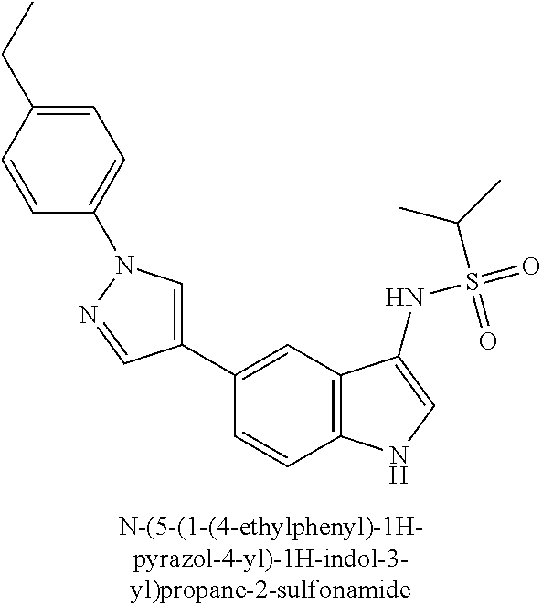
C1(C2=CN(C3=CC=C(CC)C=C3)N=C2)=CC2=C(C=C1)NC=C2NS(=O)(C(C)C)=O
